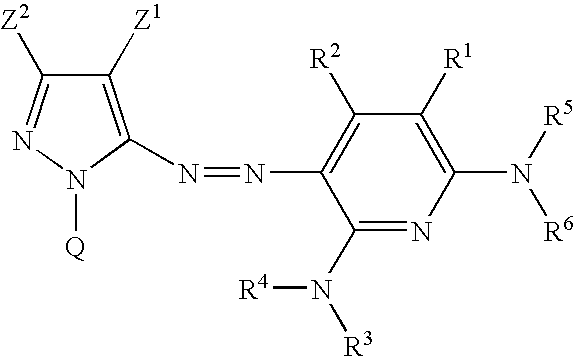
C1([Z1])=C(N=NC2=C([R2])C([R1])=C(N([R6])[R5])N=C2N([R4])[R3])N([Q])N=C1[Z2]
